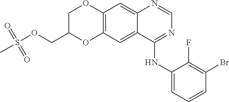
C12=C(OC(COS(C)(=O)=O)CO1)C=C1C(=C2)N=CN=C1NC1=CC=CC(Br)=C1F
